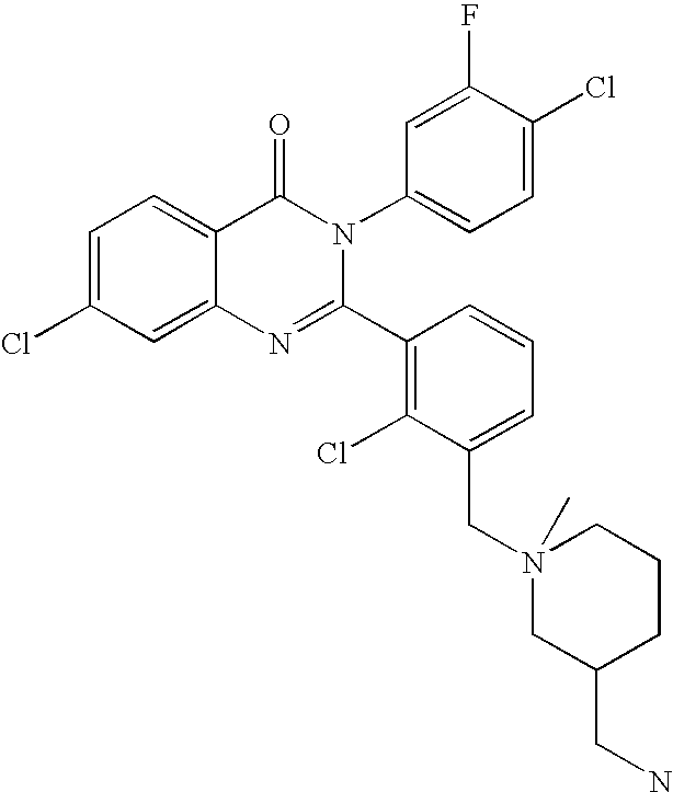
C1=C(Cl)C=C2C(=C1)C(=O)N(C1=CC=C(Cl)C(F)=C1)C(C1=C(Cl)C(CN3(C)CC(CN)CCC3)=CC=C1)=N2
